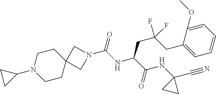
N1(C(NC(C(NC2(C#N)CC2)=O)CC(CC2=CC=CC=C2OC)(F)F)=O)CC2(C1)CCN(C1CC1)CC2
